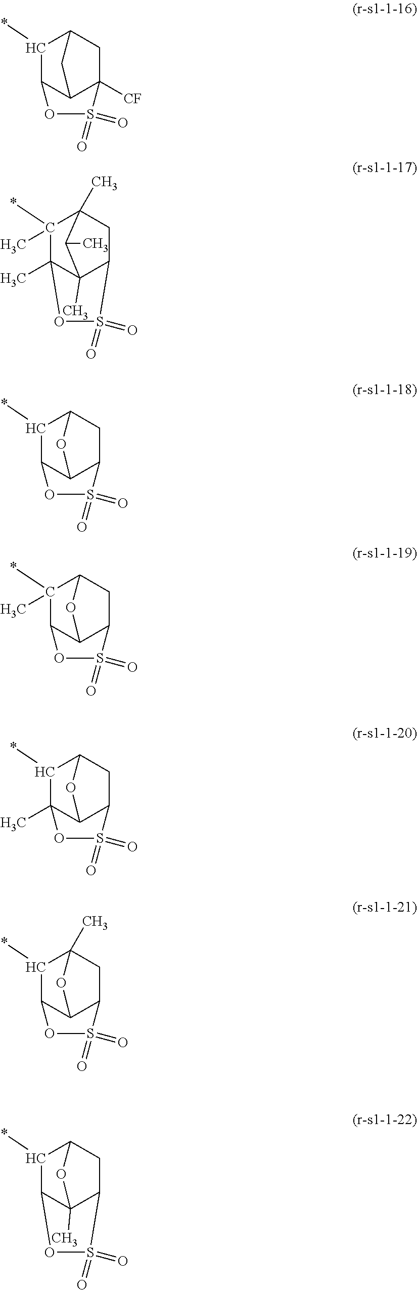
C1(*)C2C3C([CF])(CC1C3)S(=O)(=O)O2.CC12C3(C)C(*)(C)C(C)(CC1S(=O)(=O)O3)C2C.C1(*)C2C3C(CC1O3)S(=O)(=O)O2.C1(*)(C)C2C3C(CC1O3)S(=O)(=O)O2.C1(*)C2(C)C3C(CC1O3)S(=O)(=O)O2.C1(*)C2C3C(CC1(C)O3)S(=O)(=O)O2.CC12C3C(*)C(CC1S(=O)(=O)O3)O2
